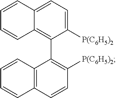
C1([P(C6H5)2])=CC=C2C(=C1C1=C([P(C6H5)2])C=CC3=C1C=CC=C3)C=CC=C2
